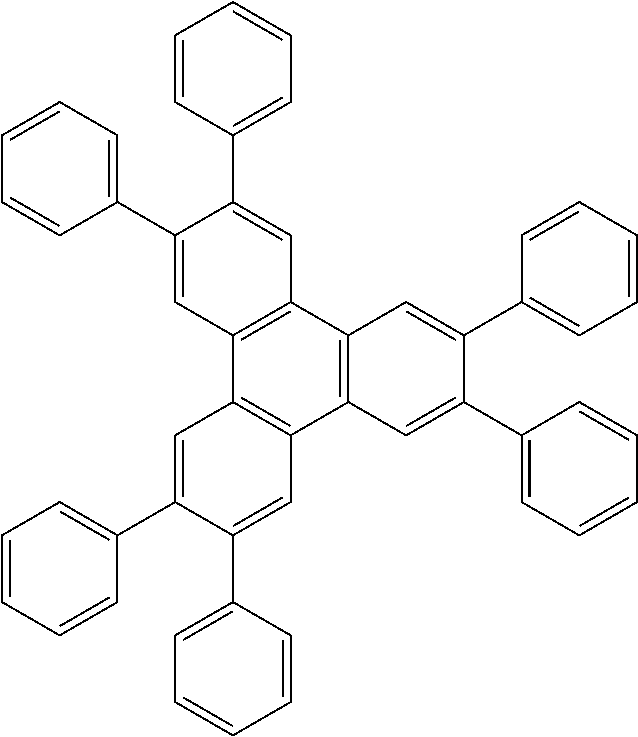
C1=CC(C2=CC3=C(C4=C(C5=C3C=C(C3=CC=CC=C3)C(C3=CC=CC=C3)=C5)C=C(C3=CC=CC=C3)C(C3=CC=CC=C3)=C4)C=C2C2=CC=CC=C2)=CC=C1
